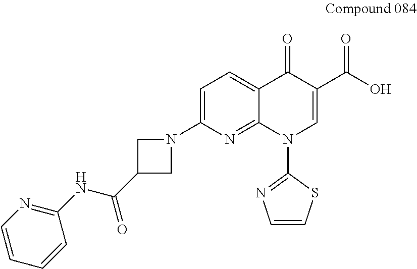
C1=CC=CC(NC(C2CN(C3=CC=C4C(=N3)N(C3=NC=CS3)C=C(C(O)=O)C4=O)C2)=O)=N1
